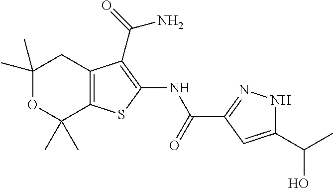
C1(C)(C)OC(C)(C)C2=C(C1)C(C(=O)N)=C(NC(C1=NNC(C(C)O)=C1)=O)S2
